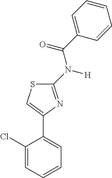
C1(N([H])C(C2=CC=CC=C2)=O)=NC(C2=CC=CC=C2Cl)=CS1
